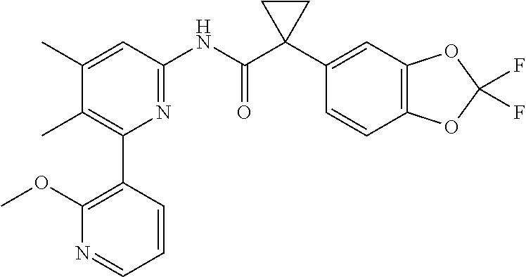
CC1=CC(NC(C2(C3=CC4=C(C=C3)OC(F)(F)O4)CC2)=O)=NC(C2=C(OC)N=CC=C2)=C1C
